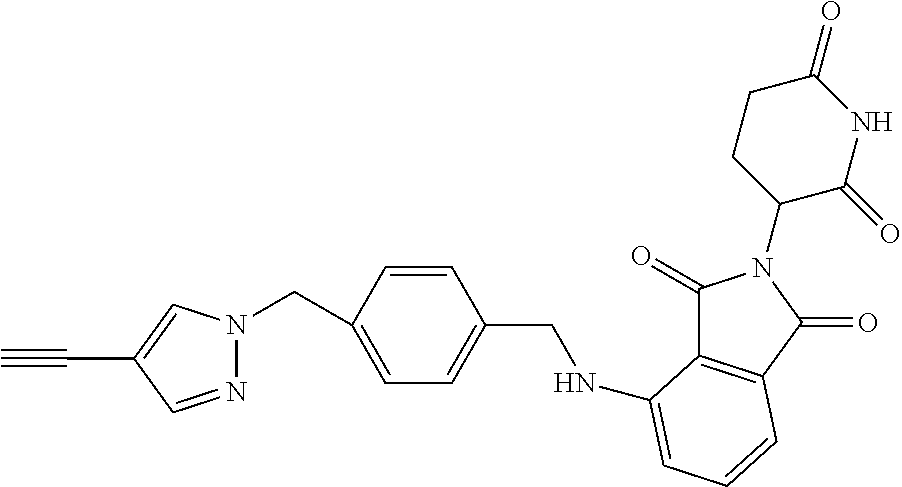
C1(=O)C2=C(C(=O)N1C1C(=O)NC(=O)CC1)C=CC=C2NCC1=CC=C(CN2N=CC(C#C)=C2)C=C1
